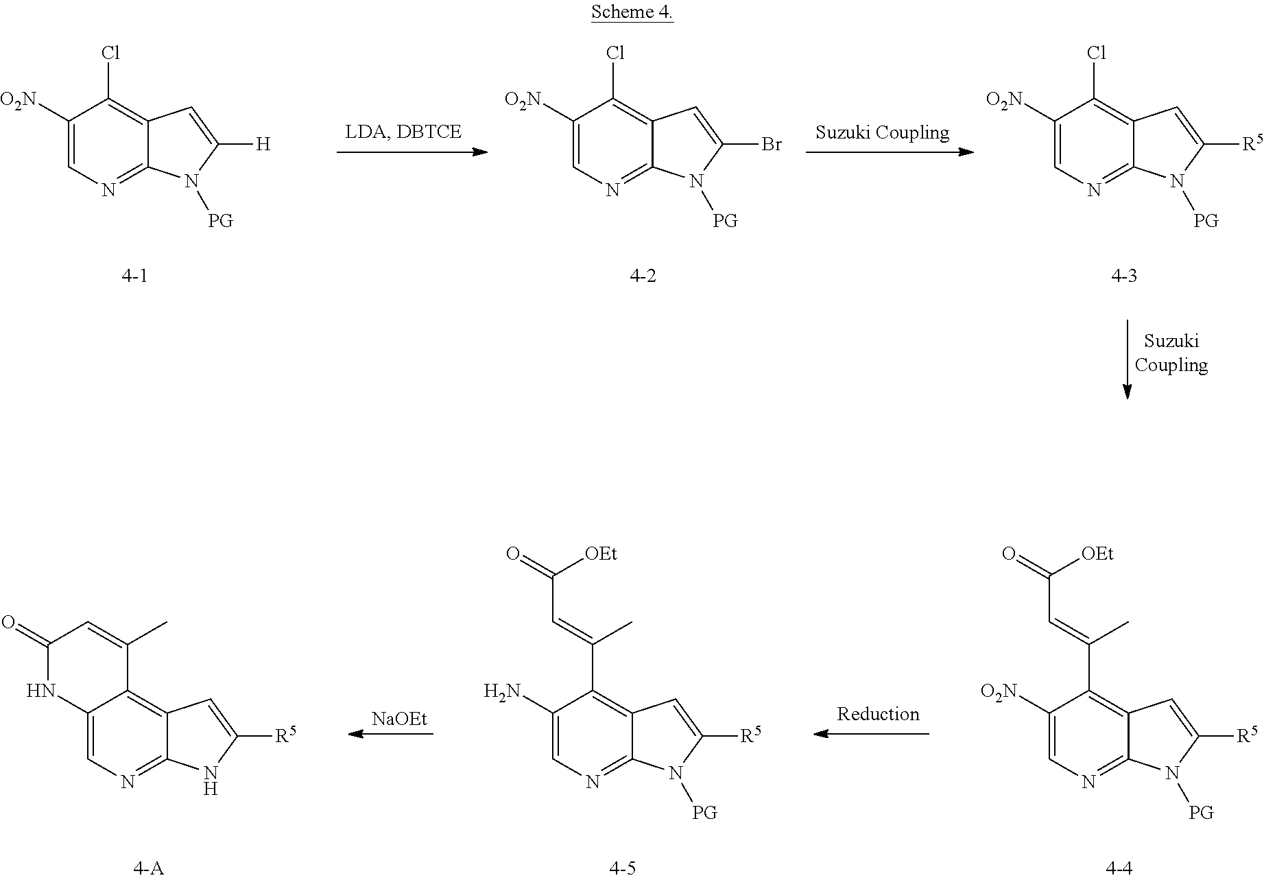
C1([O2N])=CN=C2C(=C1Cl)C=C([H])N2[PG].C1([O2N])=CN=C2C(=C1Cl)C=C(Br)N2[PG].C1([O2N])=CN=C2C(=C1Cl)C=C([R5])N2[PG].C1([O2N])=CN=C2C(=C1C(=CC([OEt])=O)C)C=C([R5])N2[PG].C1(N)=CN=C2C(=C1C(=CC([OEt])=O)C)C=C([R5])N2[PG].[NaOEt].C12=CN=C3C(=C1C(C)=CC(=O)N2)C=C([R5])N3
